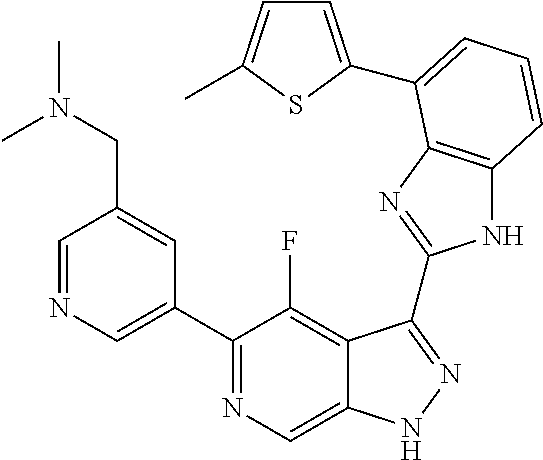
C1=NC=C(C2=NC=C3C(=C2F)C(C2=NC4=C(N2)C=CC=C4C2=CC=C(C)S2)=NN3)C=C1CN(C)C
